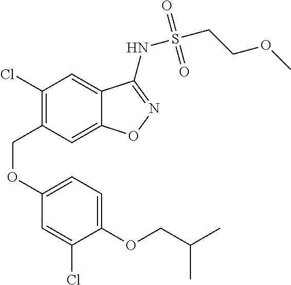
O(CC1=C(Cl)C=C2C(=C1)ON=C2NS(CCOC)(=O)=O)C1=CC=C(OCC(C)C)C(Cl)=C1
